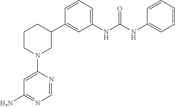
C1(N2CC(C3=CC(NC(NC4=CC=CC=C4)=O)=CC=C3)CCC2)=CC(N)=NC=N1
